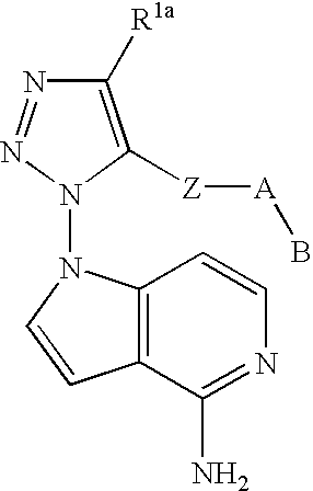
C1([R1a])=C([Z][A]B)N(N2C3=C(C=C2)C(N)=NC=C3)N=N1
